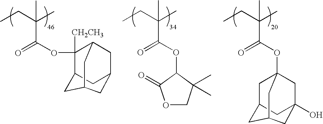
CCC(C)(C(OC1([CH2CH3])C2CC3CC1CC(C2)C3)=O)C.CCC(C)(C(OC1C(C)(C)COC1=O)=O)C.CCC(C)(C(OC12CC3CC(O)(C1)CC(C3)C2)=O)C
